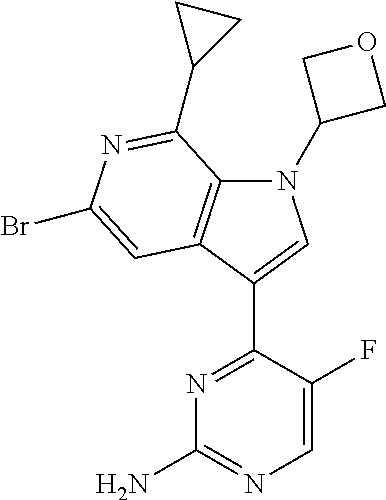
N1=C(C2=CN(C3COC3)C3=C2C=C(Br)N=C3C2CC2)C(F)=CN=C1N
